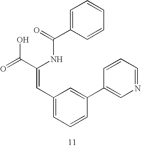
C1=C(C(=O)NC(C(=O)O)=CC2=CC=CC(C3=CN=CC=C3)=C2)C=CC=C1
